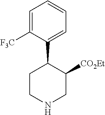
C1=C([F3C])C(C2CCNCC2[CO2Et])=CC=C1
